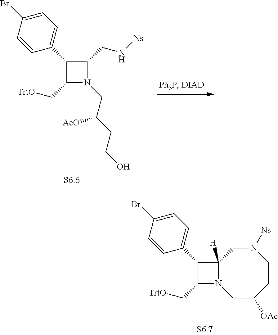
C1(C2=CC=C(Br)C=C2)C(C[TrtO])N(CC(CCO)[AcO])C1CN[Ns].C1(C2=CC=C(Br)C=C2)C(C[TrtO])N2C1([H])CN([Ns])CCC([OAc])C2
